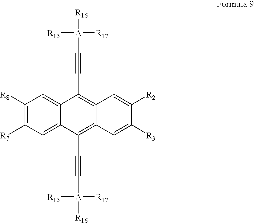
C1([R8])=C([R7])C=C2C(=C1)C(C#C[A]([R17])([R15])[R16])=C1C(=C2C#C[A]([R17])([R15])[R16])C=C([R3])C([R2])=C1
